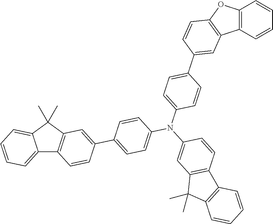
C12=CC=CC=C1C(C)(C)C1=C2C=CC(C2=CC=C(N(C3=CC=C(C4=CC5=C(OC6=C5C=CC=C6)C=C4)C=C3)C3=CC4=C(C=C3)C3=C(C4(C)C)C=CC=C3)C=C2)=C1
